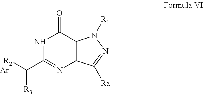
C12=C(C([Ra])=NN1[R1])N=C(C([R2])([R3])[Ar])NC2=O
